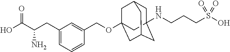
C1C2(NCCCS(O)(=O)=O)CC3CC(OCC4=CC(CC(C(O)=O)N)=CC=C4)(CC1C3)C2
